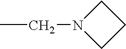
C(C)N1CCC1
